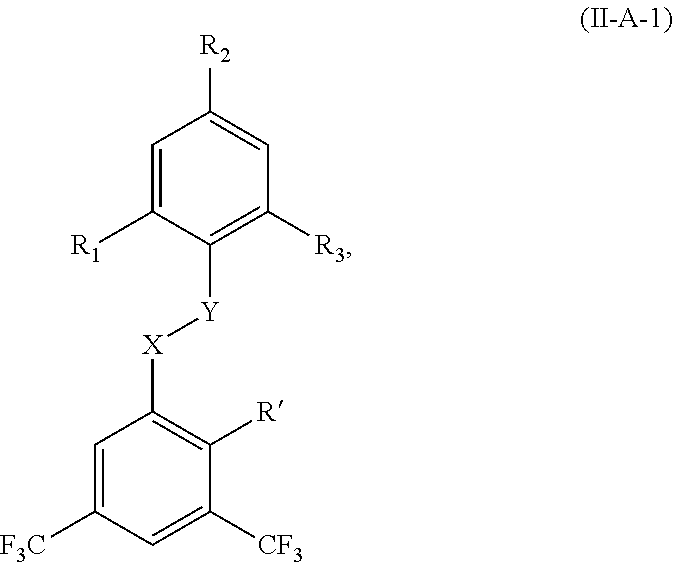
[Y]([X]C1=C([R])C([CF3])=CC([F3C])=C1)C1=C([R3])C=C([R2])C=C1[R1]
